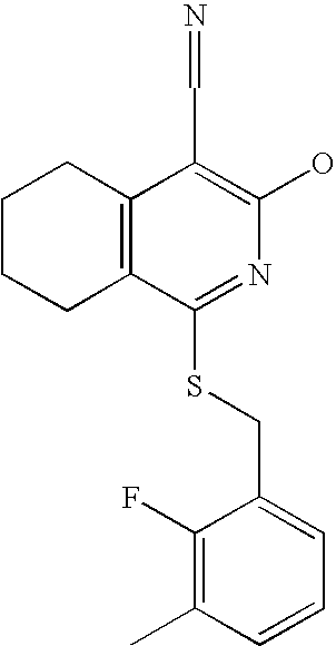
C1CCC2=C(C1)C(C=N)=C(O)N=C2SCC1=CC=CC(C)=C1F
